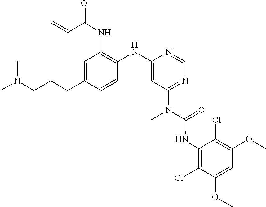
C1=C(CCCN(C)C)C=CC(NC2=CC(N(C)C(NC3=C(Cl)C(OC)=CC(OC)=C3Cl)=O)=NC=N2)=C1NC(C=C)=O
